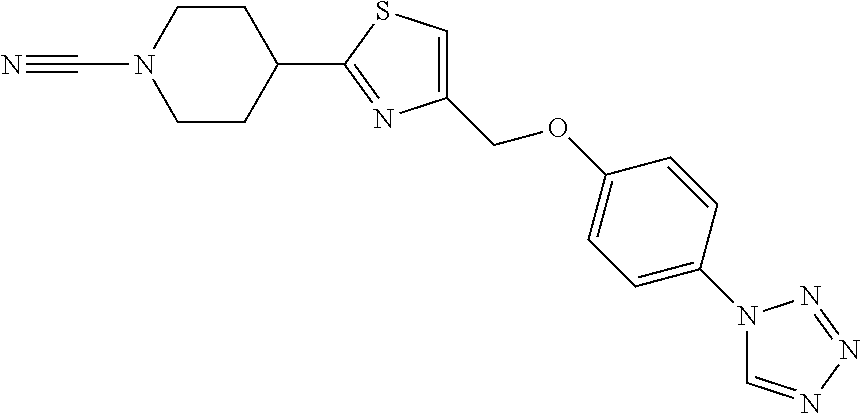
N#CN1CCC(C2=NC(COC3=CC=C(N4C=NN=N4)C=C3)=CS2)CC1
